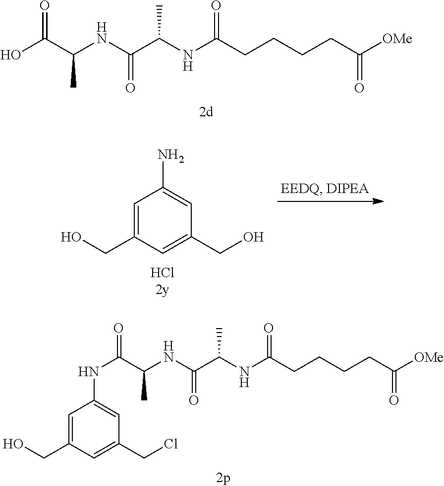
OC(=O)C(NC(C(NC(CCCCC([OMe])=O)=O)C)=O)C.C(C1=CC(NC(=O)C(NC(C(NC(CCCCC([OMe])=O)=O)C)=O)C)=CC(CCl)=C1)O.C1=C(CO)C=C(CO)C=C1N
